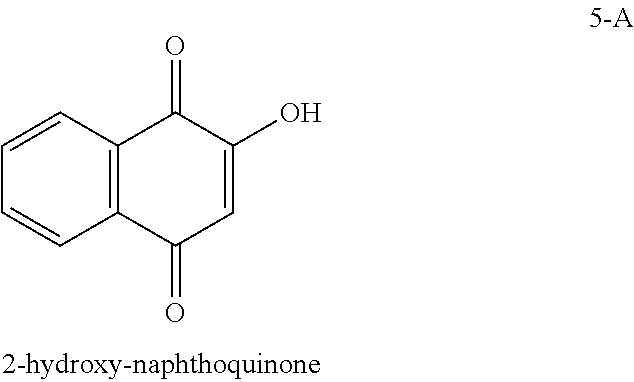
C12=C(C=CC=C1)C(=O)C(O)=CC2=O
